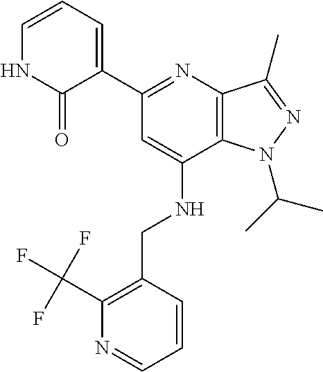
C12=C(C(C)=NN1C(C)C)N=C(C1=CC=CNC1=O)C=C2NCC1=C(C(F)(F)F)N=CC=C1
